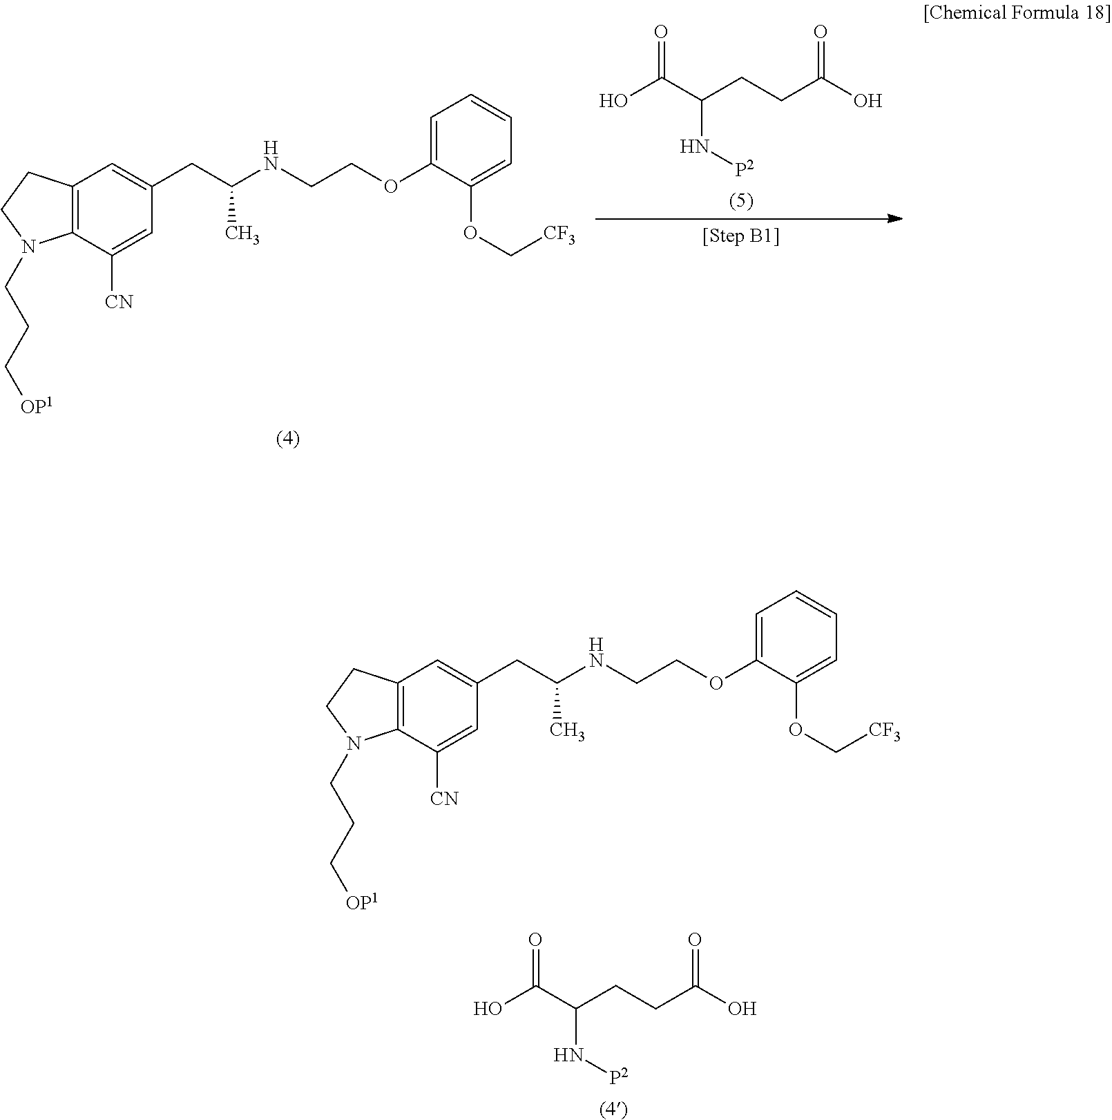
OC(C(CCC(O)=O)N[P2])=O.C12=C(C([CN])=CC(CC(NCCOC3=CC=CC=C3OC[CF3])C)=C1)N(CCC[OP1])CC2.C12=C(C([CN])=CC(CC(NCCOC3=CC=CC=C3OC[CF3])C)=C1)N(CCC[OP1])CC2.OC(C(CCC(O)=O)N[P2])=O
